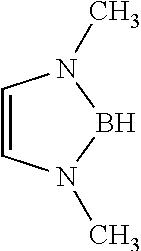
C1=CN(C)BN1C
